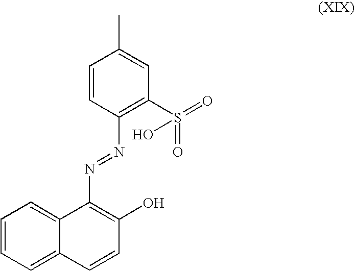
C1=CC=C2C(=C1)C(N=NC1=C(S(=O)(=O)O)C=C(C)C=C1)=C(O)C=C2
